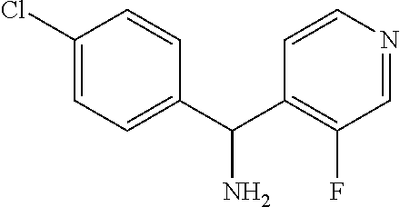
C1(Cl)=CC=C(C(C2=C(F)C=NC=C2)N)C=C1
